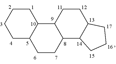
C1C2C(CCC1)C1C(CC2)C2C(CC1)CCC2
